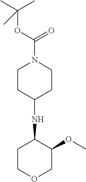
C1CC(NC2CCOCC2OC)CCN1C(OC(C)(C)C)=O
